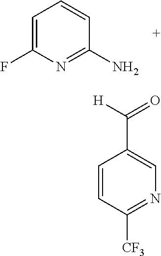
C1=C(F)N=C(N)C=C1.C1=CC([CF3])=NC=C1C([H])=O
